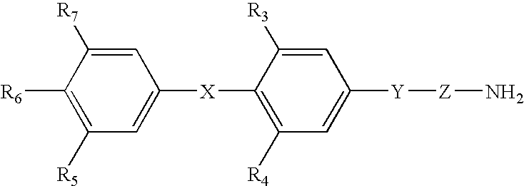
C1=C([R7])C([R6])=C([R5])C=C1[X]C1=C([R4])C=C([Y][Z]N)C=C1[R3]
